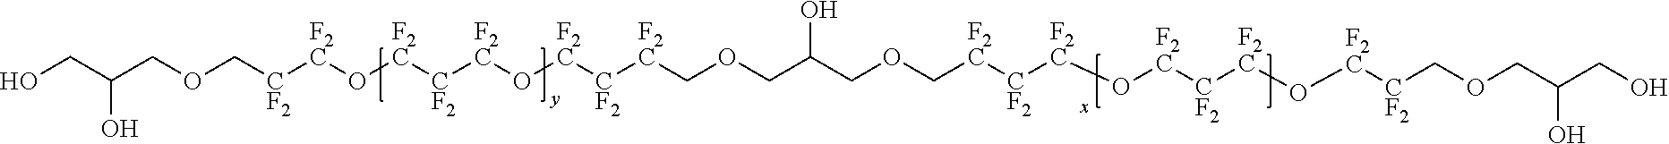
OCC(COC[CF2][F2C]O[F2C][CF2][F2C]O[F2C][CF2][F2C]COCC(COC[F2C][CF2][F2C]O[F2C][CF2][F2C]O[F2C][CF2]COCC(CO)O)O)O
